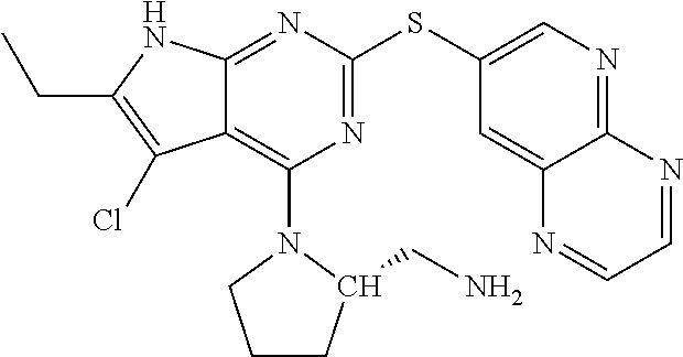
C12=C(N3CCCC3CN)N=C(SC3=CN=C4C(=C3)N=CC=N4)N=C1NC(CC)=C2Cl
